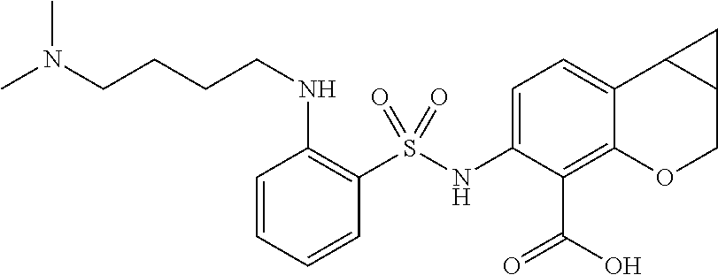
C1(NS(C2=C(NCCCCN(C)C)C=CC=C2)(=O)=O)=CC=C2C(=C1C(=O)O)OCC1C2C1
